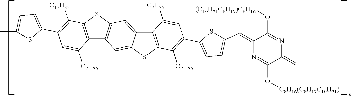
S1C2=C(C3=C1C=C1C(=C3)SC3=C1C([C7H35])=CC(C1=CC=C(C=C4N=C(O[C8H16(C8H17C10H21)])C(=CC)N=C4O[(C10H21C8H17)C8H16])S1)=C3[C7H35])C([C7H35])=CC(C1=CC=C(C)S1)=C2[C17H35]
